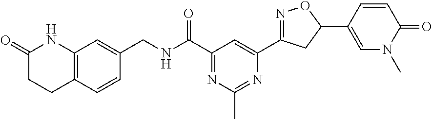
C1(CNC(C2=NC(C)=NC(C3=NOC(C4=CN(C)C(=O)C=C4)C3)=C2)=O)=CC2=C(C=C1)CCC(=O)N2
